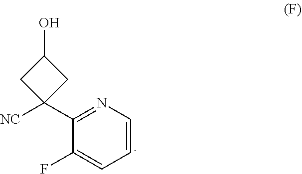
C1=CN=C(C2([NC])CC(O)C2)C(F)=C1
